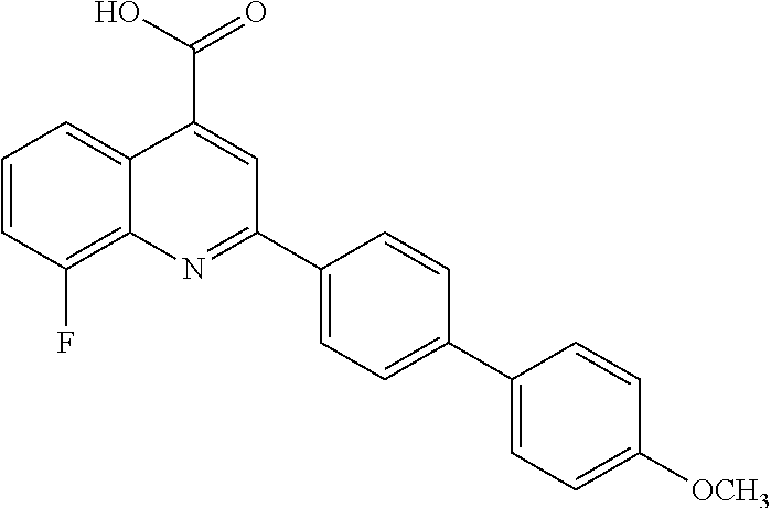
C1=CC(F)=C2C(=C1)C(C(O)=O)=CC(C1=CC=C(C3=CC=C([OCH3])C=C3)C=C1)=N2
